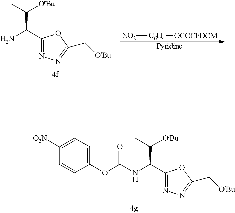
N(C(C1=NN=C(C[OtBu])O1)C(C)[OtBu])C(OC1=CC=C([O2N])C=C1)=O.NC(C1=NN=C(C[OtBu])O1)C(C)[OtBu].[Pyridine].[NO2][C6H4][OCOCl/DCM]
